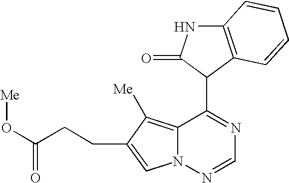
C12=C([Me])C(CCC(O[Me])=O)=CN1N=CN=C2C1C(=O)NC2=C1C=CC=C2
